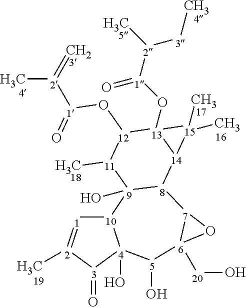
[10]12[1]=[2](C)[3](=O)[4]1(O)[5](O)[6]1([20]O)[7]([8]3[9]2(O)[11](C)[12](O[1](=O)[2](C)=C)[13]2(O[1]([2](C)[3]C)=O)[14]3[15]2(C)C)O1
